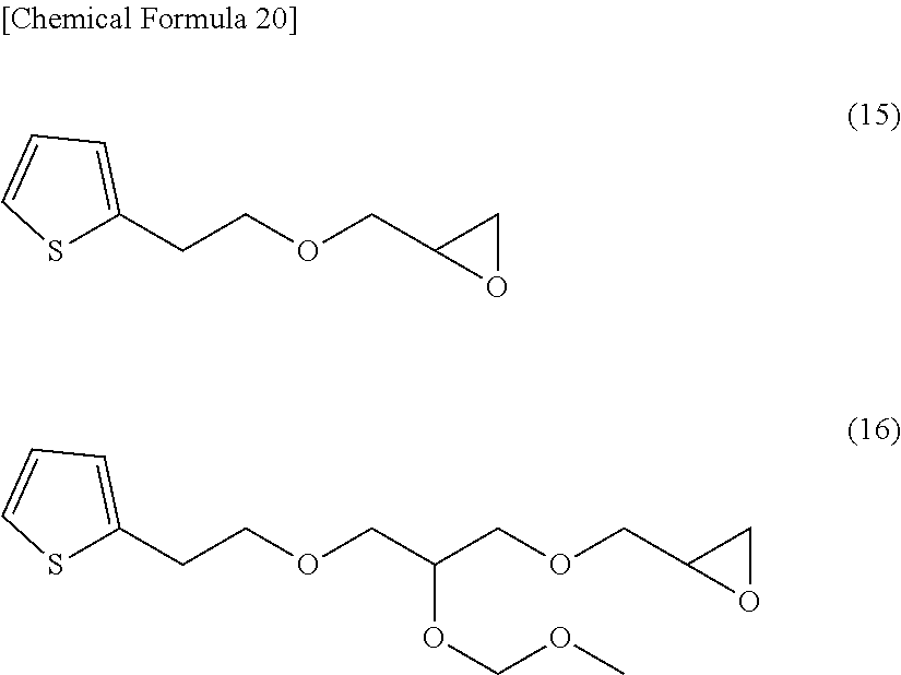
C1(CCOCC2OC2)=CC=CS1.C(COCC(COCC1OC1)OCOC)C1=CC=CS1
